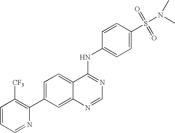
C1=CC=NC(C2=CC=C3C(=C2)N=CN=C3NC2=CC=C(S(=O)(=O)N(C)C)C=C2)=C1[CF3]
